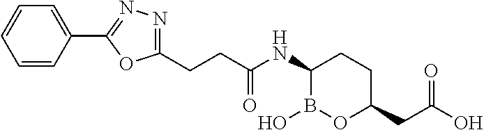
C1(CCC(NC2B(O)OC(CC(O)=O)CC2)=O)=NN=C(C2=CC=CC=C2)O1
